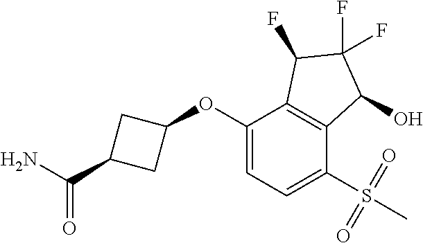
C1(OC2CC(C(N)=O)C2)=CC=C(S(=O)(=O)C)C2=C1C(F)C(F)(F)C2O
